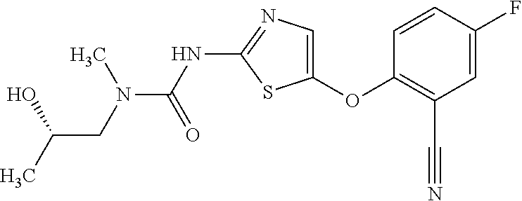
O(C1=CN=C(NC(=O)N(C)CC(O)C)S1)C1=C(C#N)C=C(F)C=C1
